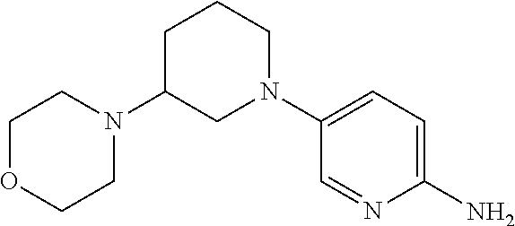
C1OCCN(C2CN(C3=CC=C(N)N=C3)CCC2)C1
